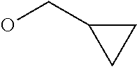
C1C(CO)C1
